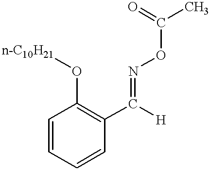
C1=CC(C([H])=NOC(C)=O)=C(O[n-C10H21])C=C1
